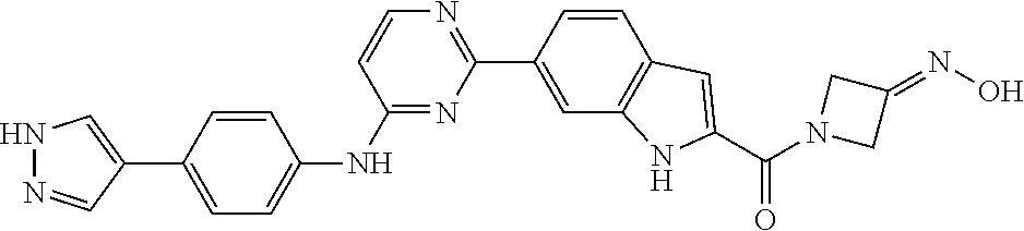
N1=C(NC2=CC=C(C3=CNN=C3)C=C2)C=CN=C1C1=CC2=C(C=C1)C=C(C(N1CC(=NO)C1)=O)N2
